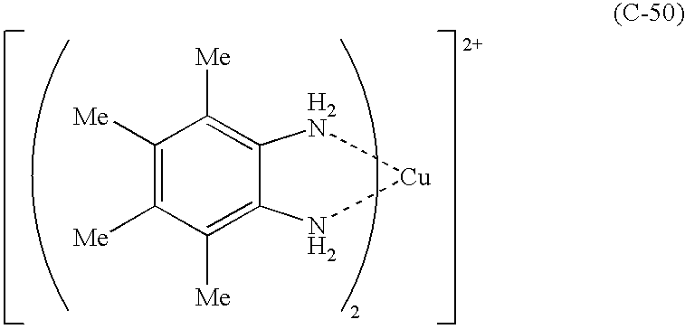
C1([Me])=C([Me])C([Me])=C2C(=C1[Me])N[Cu]N2
